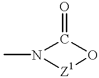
CN1C(=O)O[Z1]1
